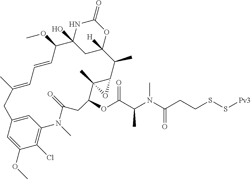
CC1=CC=CC(OC)C2(O)CC([H])(OC(=O)N2)C(C)C2C(C)(C(OC(C(N(C(CCSS[Pv3])=O)C)C)=O)CC(=O)N(C)C3=C(Cl)C(OC)=CC(=C3)C1)O2
